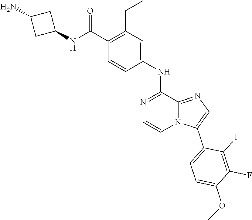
C1=CN=C(NC2=CC(CC)=C(C(NC3CC(N)C3)=O)C=C2)C2=NC=C(C3=CC=C(OC)C(F)=C3F)N12
